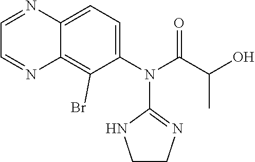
C1CN=C(N(C2=CC=C3C(=C2Br)N=CC=N3)C(C(O)C)=O)N1
